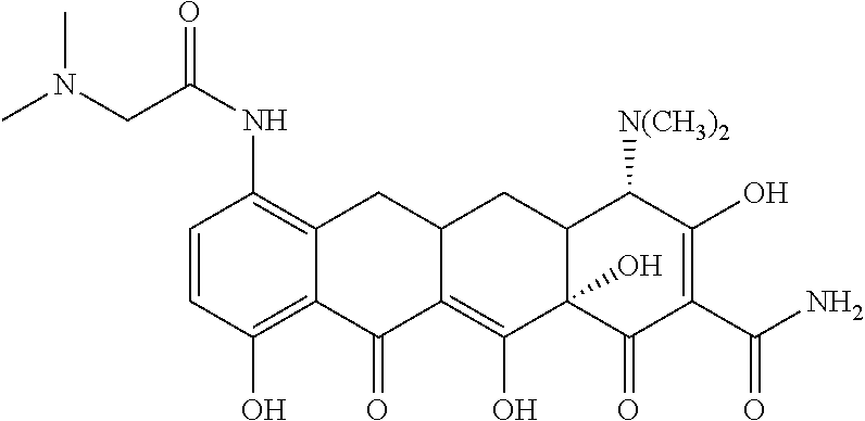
C1(=O)C2=C(O)C3(O)C(CC2CC2=C(NC(=O)CN(C)C)C=CC(O)=C12)C([N(CH3)2])C(O)=C(C(=O)N)C3=O
